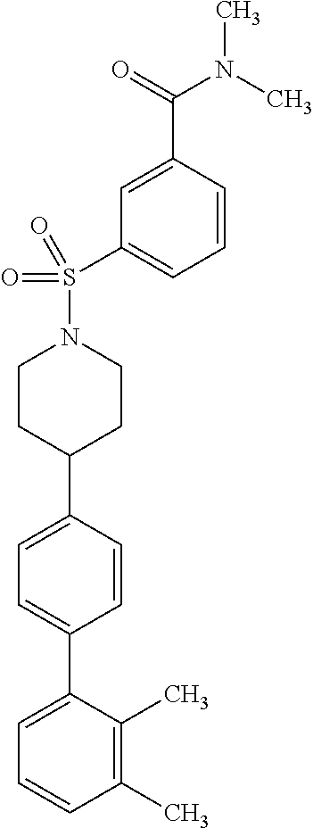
C1(C)=C(C)C(C2=CC=C(C3CCN(S(C4=CC=CC(C(N(C)C)=O)=C4)(=O)=O)CC3)C=C2)=CC=C1
